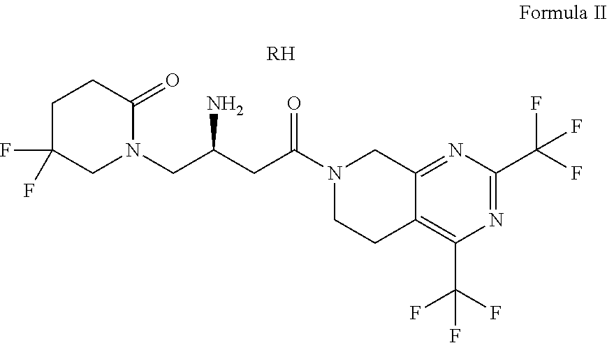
N1=C(C(F)(F)F)N=C2C(=C1C(F)(F)F)CCN(C(CC(CN1C(=O)CCC(F)(F)C1)N)=O)C2.[RH]
